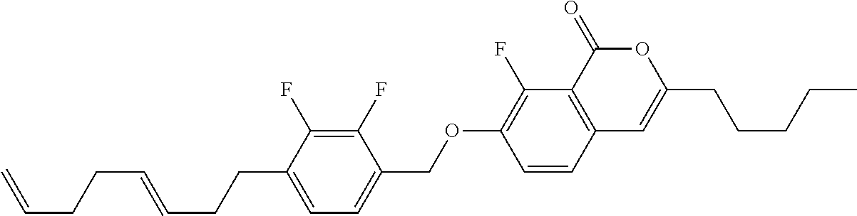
C12=C(C(=O)OC(CCCCC)=C1)C(F)=C(OCC1=CC=C(CCC=CCCC=C)C(F)=C1F)C=C2
